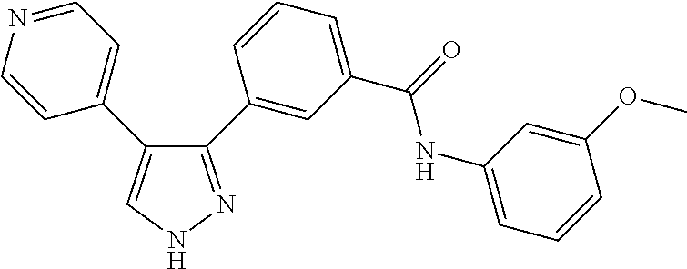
C1(C2=CC(C(NC3=CC=CC(OC)=C3)=O)=CC=C2)=NNC=C1C1=CC=NC=C1
